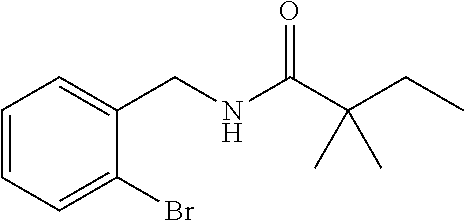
C1=CC=C(Br)C(CNC(C(CC)(C)C)=O)=C1
